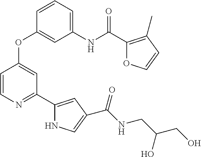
C1(NC(C2=C(C)C=CO2)=O)=CC=CC(OC2=CC(C3=CC(C(NCC(CO)O)=O)=CN3)=NC=C2)=C1
